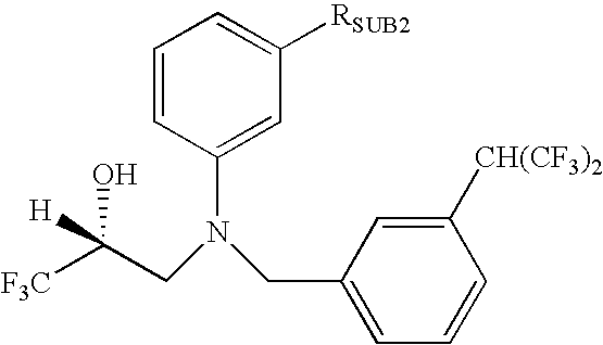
[F3C]C(CN(CC1=CC=CC([CH(CF3)2])=C1)C1=CC([RSUB2])=CC=C1)([H])O
